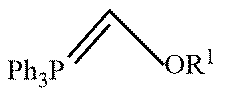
[Ph3P]=CC
